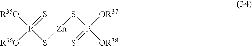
[R35O]P(=S)([R36O])S[Zn]SP([OR37])(=S)[OR38]
